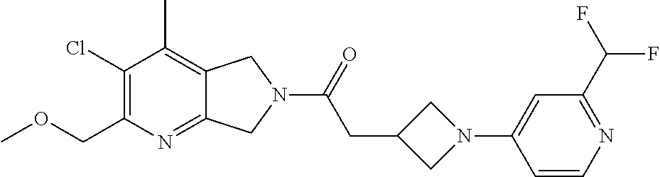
C1(Cl)=C(COC)N=C2C(=C1C)CN(C(=O)CC1CN(C3=CC(C(F)F)=NC=C3)C1)C2
